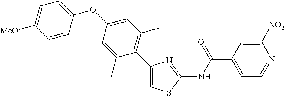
C1(C2=C(C)C=C(OC3=CC=C([MeO])C=C3)C=C2C)=CSC(NC(C2=CC=NC([NO2])=C2)=O)=N1
